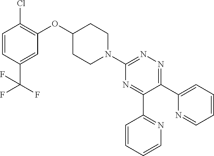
C1=CC(C(F)(F)F)=CC(OC2CCN(C3=NN=C(C4=CC=CC=N4)C(C4=NC=CC=C4)=N3)CC2)=C1Cl
